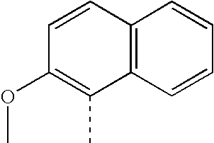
C12=C(C=CC=C1)C(C)=C(OC)C=C2
